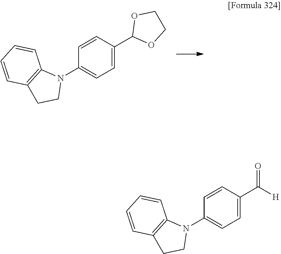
C1=C(C2OCCO2)C=CC(N2C3=C(CC2)C=CC=C3)=C1.C1=C(C([H])=O)C=CC(N2C3=C(CC2)C=CC=C3)=C1
